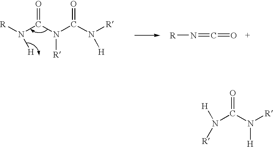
[R]N=C=O.N(C(N(C(N([H])[R])=O)[R])=O)([H])[R].N(C(N([R])[H])=O)([H])[R]
